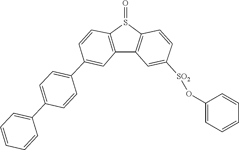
C1=CC([SO2]OC2=CC=CC=C2)=CC2=C1S(=O)C1=C2C=C(C2=CC=C(C3=CC=CC=C3)C=C2)C=C1
